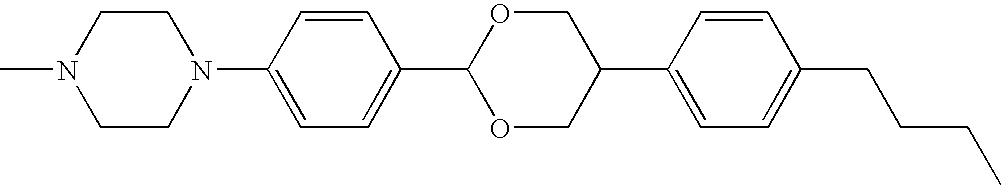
CN1CCN(C2=CC=C(C3OCC(C4=CC=C(CCCC)C=C4)CO3)C=C2)CC1
